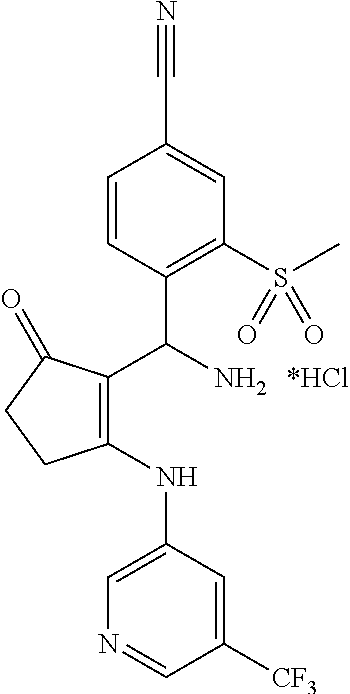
C1=C(NC2=C(C(N)C3=C(S(C)(=O)=O)C=C(C#N)C=C3)C(=O)CC2)C=C([CF3])C=N1
